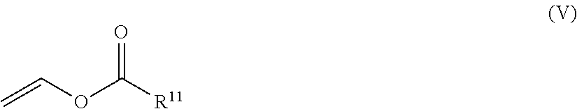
C=COC([R11])=O
